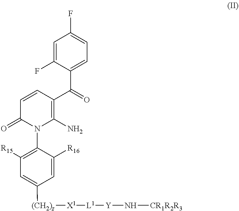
C1=C(F)C(C(=O)C2=C(N)N(C3=C([R15])C=C([(CH2)z][X1][L1][Y]N[CR1R2R3])C=C3[R16])C(=O)C=C2)=CC=C1F
